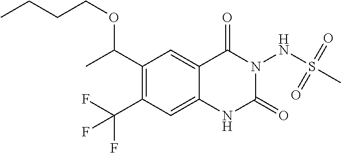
C1(C(C)OCCCC)=C(C(F)(F)F)C=C2C(=C1)C(=O)N(NS(C)(=O)=O)C(=O)N2
